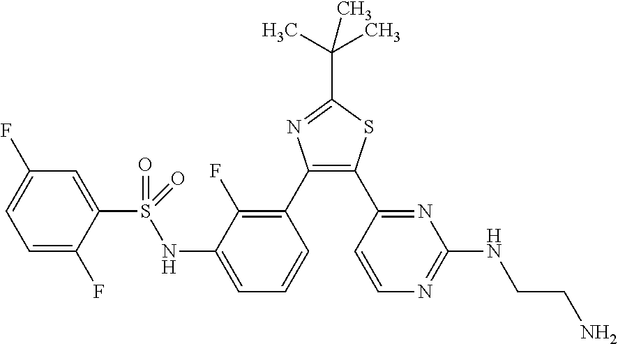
C1=C(F)C(S(NC2=CC=CC(C3=C(C4=NC(NCCN)=NC=C4)SC(C(C)(C)C)=N3)=C2F)(=O)=O)=CC(F)=C1
